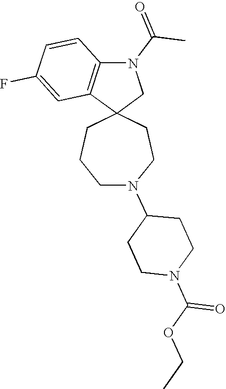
C12(CN(C(C)=O)C3=C1C=C(F)C=C3)CCCN(C1CCN(C(OCC)=O)CC1)CC2
